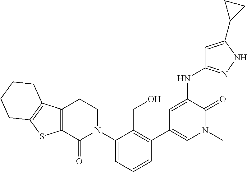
N(C1=CC(C2=C(CO)C(N3CCC4=C(C3=O)SC3=C4CCCC3)=CC=C2)=CN(C)C1=O)C1=NNC(C2CC2)=C1
